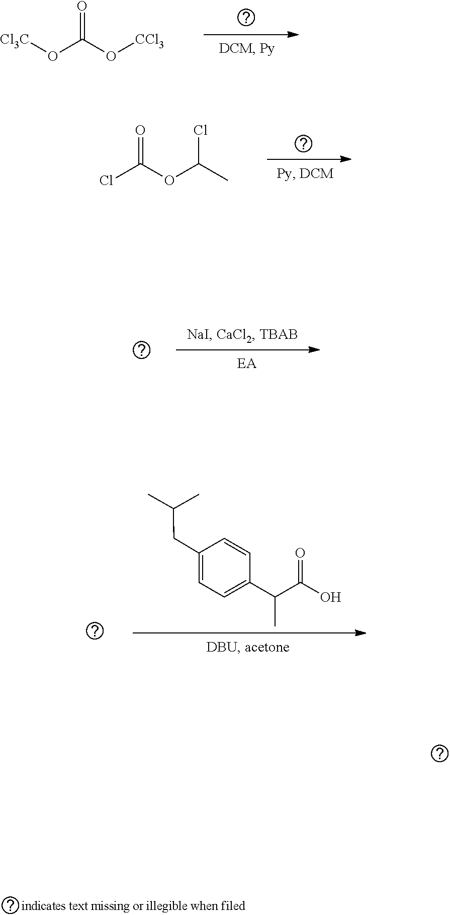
C1(C(C(O)=O)C)=CC=C(CC(C)C)C=C1.[Cl3C]OC(O[CCl3])=O.ClC(OC(C)Cl)=O
